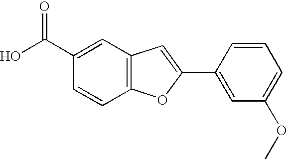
OC(C1=CC2=C(C=C1)OC(C1=CC(OC)=CC=C1)=C2)=O
